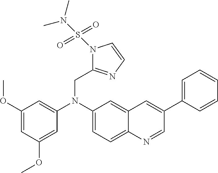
C1(OC)=CC(OC)=CC(N(C2=CC=C3C(=C2)C=C(C2=CC=CC=C2)C=N3)CC2=NC=CN2S(=O)(N(C)C)=O)=C1
